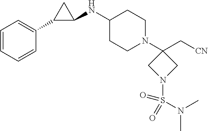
C1(NC2C(C3=CC=CC=C3)C2)CCN(C2(C[CN])CN(S(N(C)C)(=O)=O)C2)CC1
